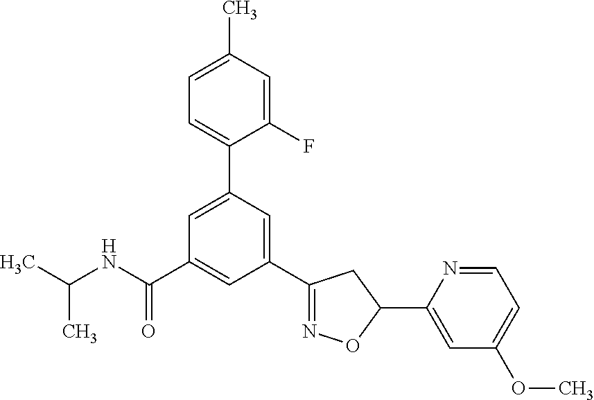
CC(NC(C1=CC(C2=NOC(C3=CC(OC)=CC=N3)C2)=CC(C2=CC=C(C)C=C2F)=C1)=O)C
